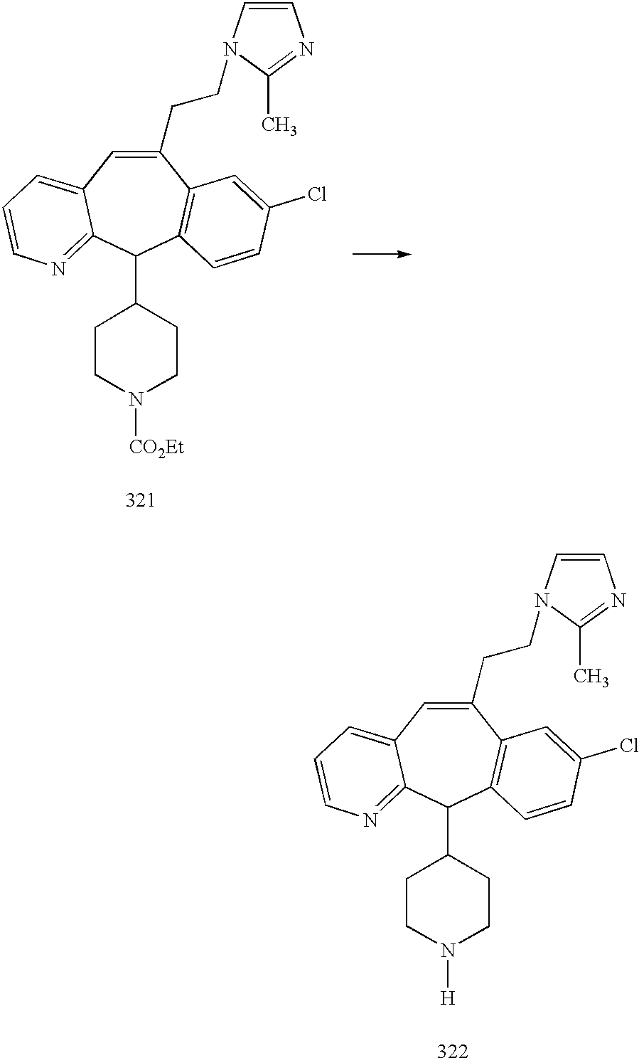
C1(CCN2C=CN=C2C)=CC2=CC=CN=C2C(C2CCN([H])CC2)C2=C1C=C(Cl)C=C2.C1(CCN2C=CN=C2C)=CC2=CC=CN=C2C(C2CCN([CO2Et])CC2)C2=C1C=C(Cl)C=C2
